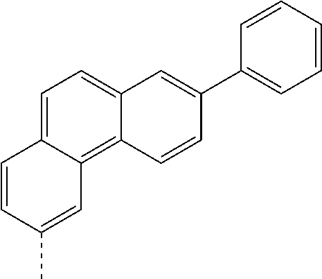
C12=CC=C3C(=C1C=CC(C1=CC=CC=C1)=C2)C=C(C)C=C3
